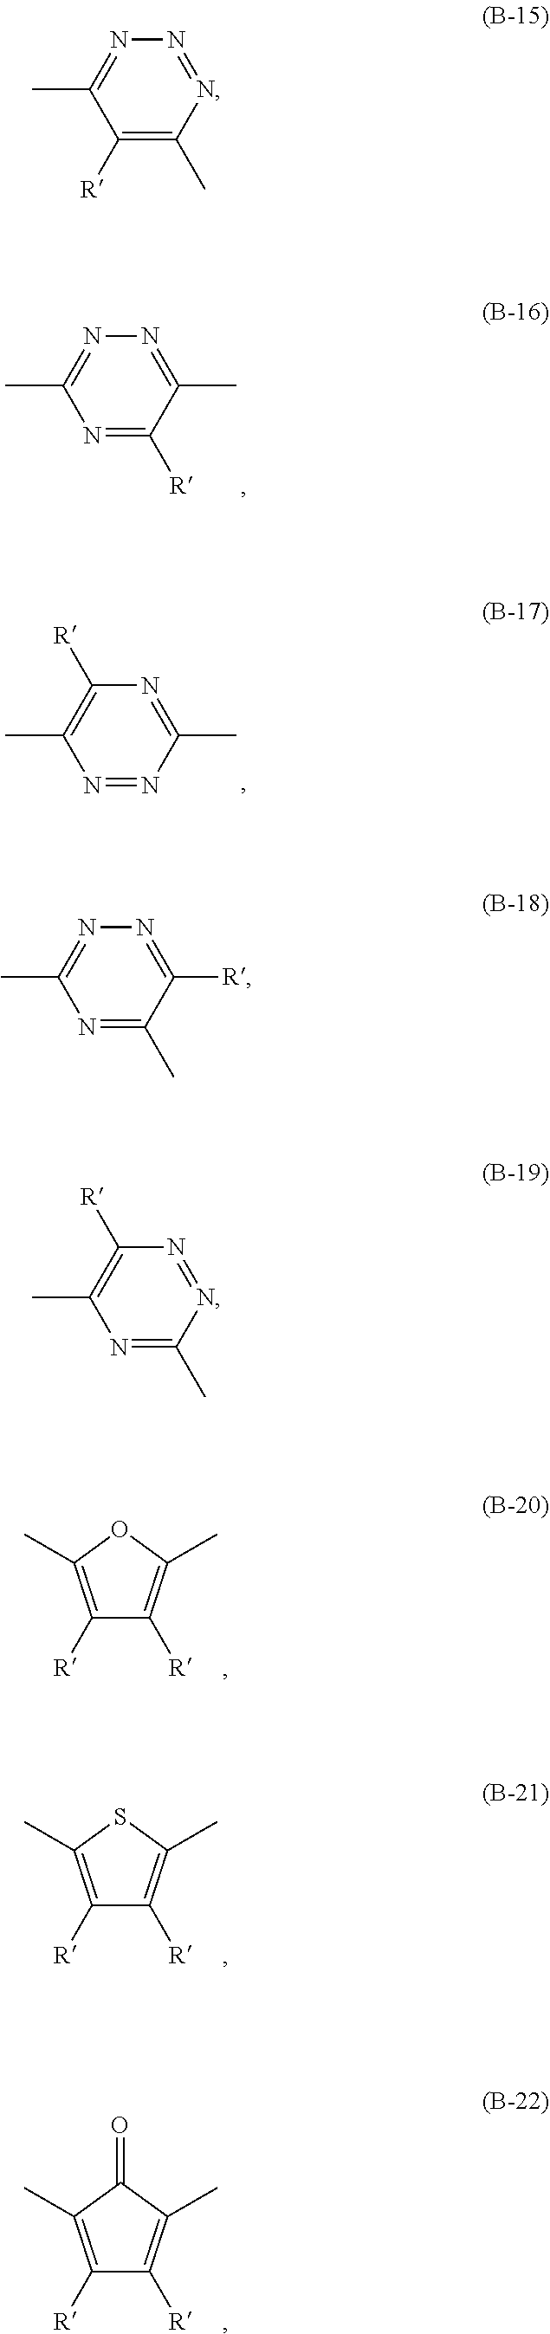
C1([R])=C(C)N=NN=C1C.N1=C([R])C(C)=NN=C1C.N1=NC(C)=NC([R])=C1C.N1=C(C)C([R])=NN=C1C.N1=C(C)N=NC([R])=C1C.C1([R])=C(C)OC(C)=C1[R].C1([R])=C(C)SC(C)=C1[R].C1([R])=C(C)C(=O)C(C)=C1[R]
